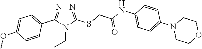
N1=C(SCC(NC2=CC=C(N3CCOCC3)C=C2)=O)N(CC)C(C2=CC=C(OC)C=C2)=N1
